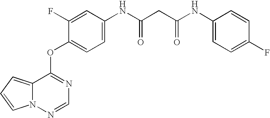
C1=C(F)C(OC2=NC=NN3C2=CC=C3)=CC=C1NC(CC(NC1=CC=C(F)C=C1)=O)=O
